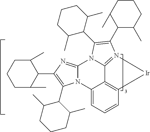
N12C(=NC(C3C(C)CCCC3C)=C1C1C(C)CCCC1C)N1C3=N(C(C4C(C)CCCC4C)=C1C1C(C)CCCC1C)[Ir]C1=C3C2=CC=C1
